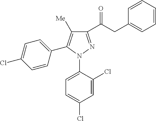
C1=C(Cl)C=CC(C2=C([Me])C(C(CC3=CC=CC=C3)=O)=NN2C2=CC=C(Cl)C=C2Cl)=C1
